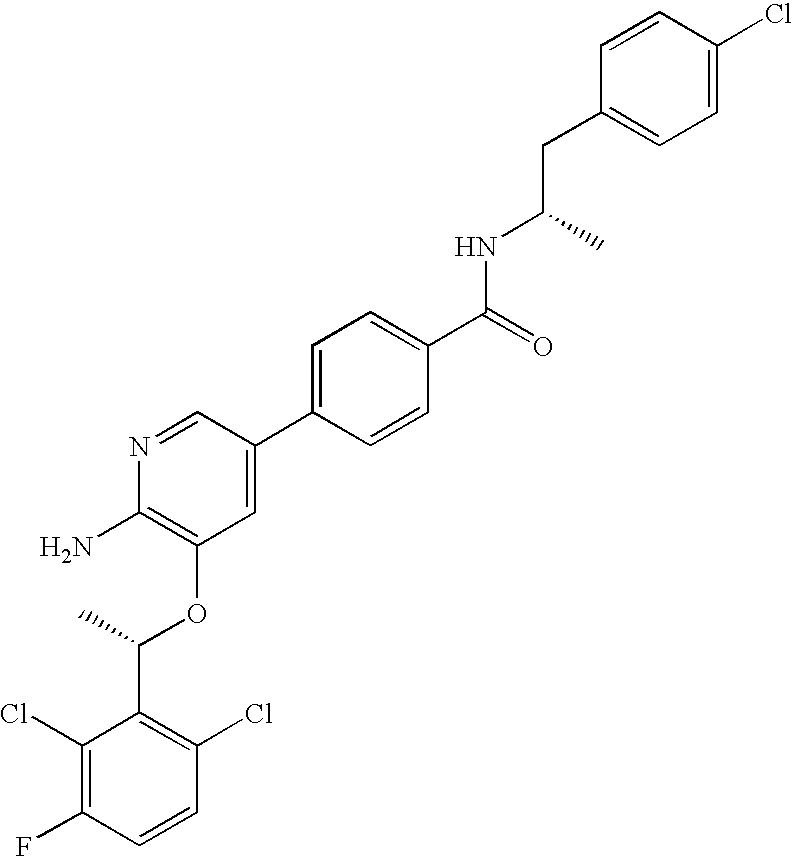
C1(Cl)=C(F)C=CC(Cl)=C1C(C)OC1=C(N)N=CC(C2=CC=C(C(=O)NC(CC3=CC=C(Cl)C=C3)C)C=C2)=C1
